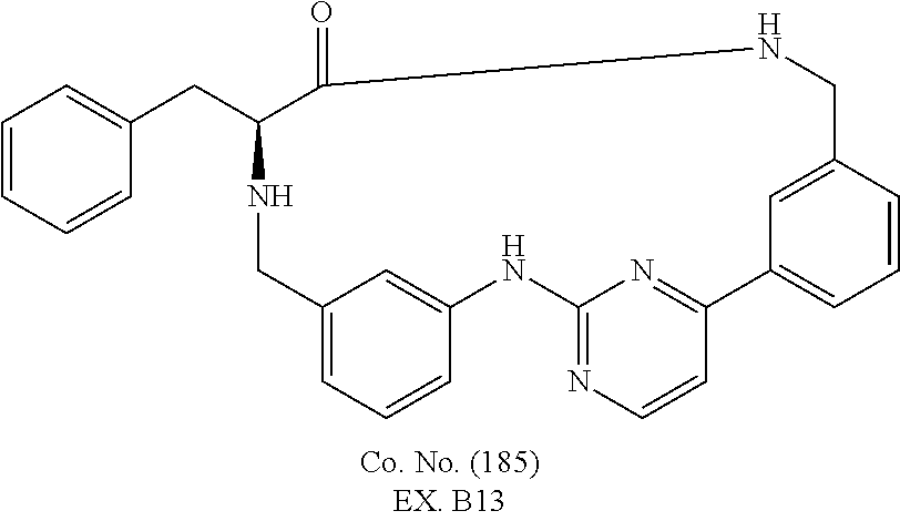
N1CC2=CC=CC(=C2)NC2=NC=CC(=N2)C2=CC=CC(=C2)CNC(=O)C1CC1=CC=CC=C1
